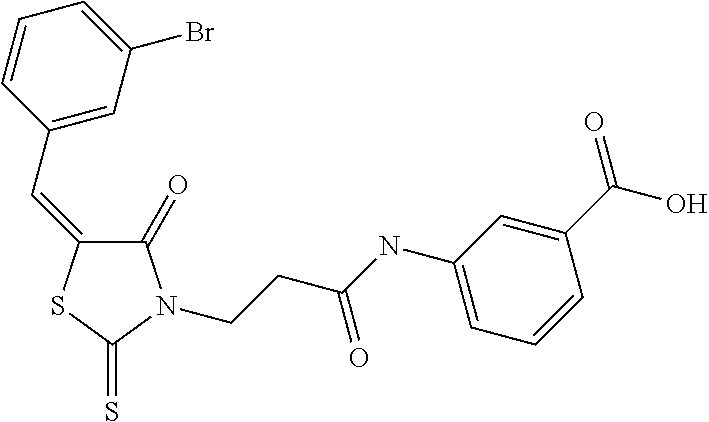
C1(=O)C(=CC2=CC(Br)=CC=C2)SC(=S)N1CCC(NC1=CC=CC(C(O)=O)=C1)=O
